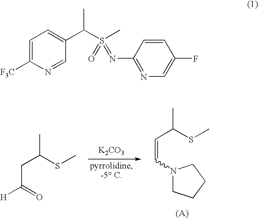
[K2CO3].N1(C=CC(C)SC)CCCC1.C(C([H])=O)C(C)SC.C1=C([F3C])N=CC(C(C)S(C)(=O)=NC2=NC=C(F)C=C2)=C1
